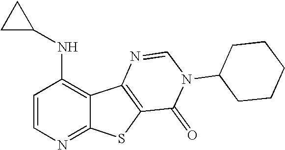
C1=CN=C2C(=C1NC1CC1)C1=C(S2)C(=O)N(C2CCCCC2)C=N1
